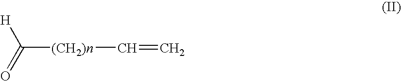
C([(CH2)n]C=C)([H])=O
